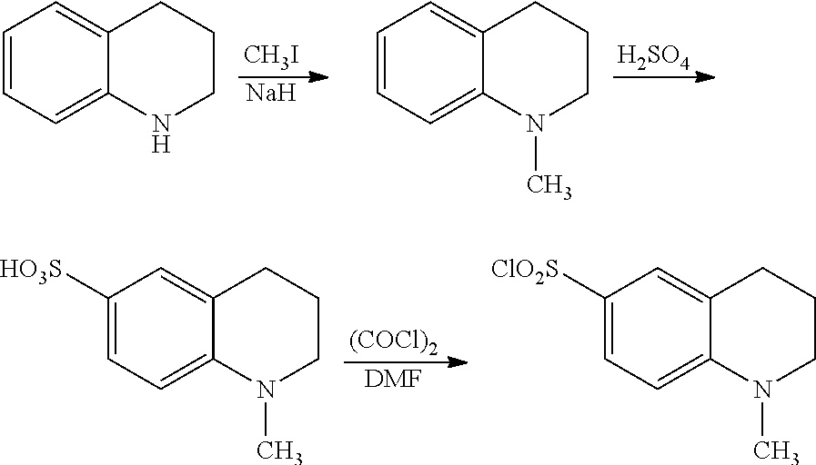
[CH3I].[Na].C1=CC=C2C(=C1)CCCN2.[H2SO4].C1=CC=C2C(=C1)CCCN2C.C1([HO3S])=CC=C2C(=C1)CCCN2C.[(COCl)2].[DMF].C1([ClO2S])=CC=C2C(=C1)CCCN2C
